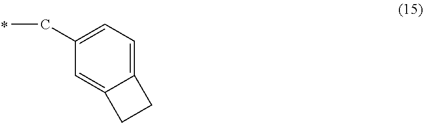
C12=CC=C(CC)C=C1CC2
